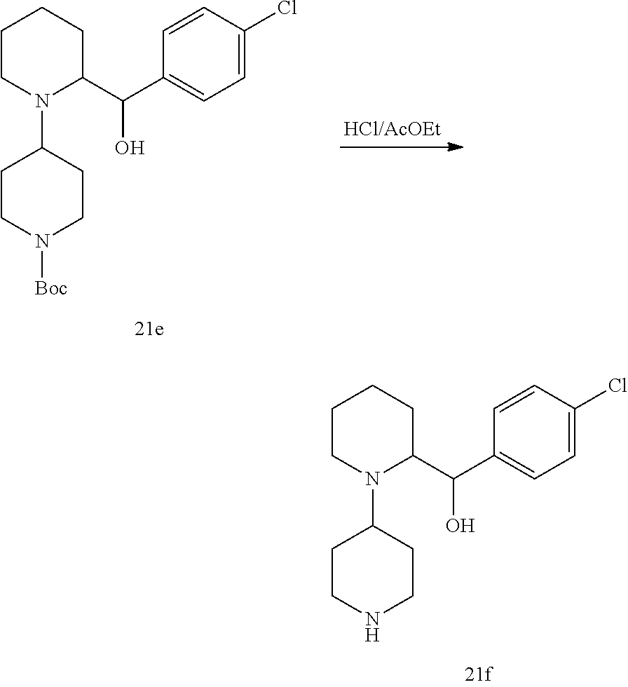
C1=CC(C(C2CCCCN2C2CCN([Boc])CC2)O)=CC=C1Cl.C1=CC(C(C2CCCCN2C2CCNCC2)O)=CC=C1Cl
